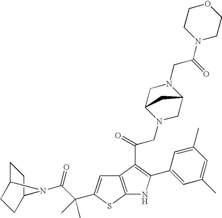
C1C2CCC(C1)N2C(C(C)(C)C1=CC2=C(S1)NC(C1=CC(C)=CC(C)=C1)=C2C(CN1CC2N(CC(N3CCOCC3)=O)CC1C2)=O)=O
